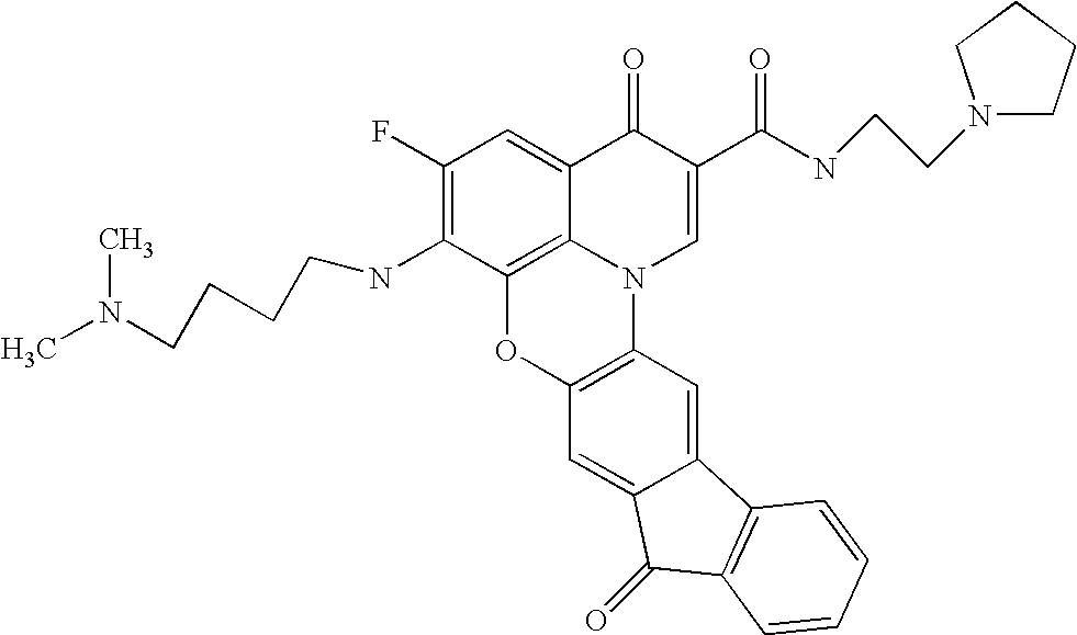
C1(F)=C(NCCCCN(C)C)C2=C3C(=C1)C(=O)C(C(NCCN1CCCC1)=O)=CN3C1=C(O2)C=C2C(=C1)C1=C(C2=O)C=CC=C1
